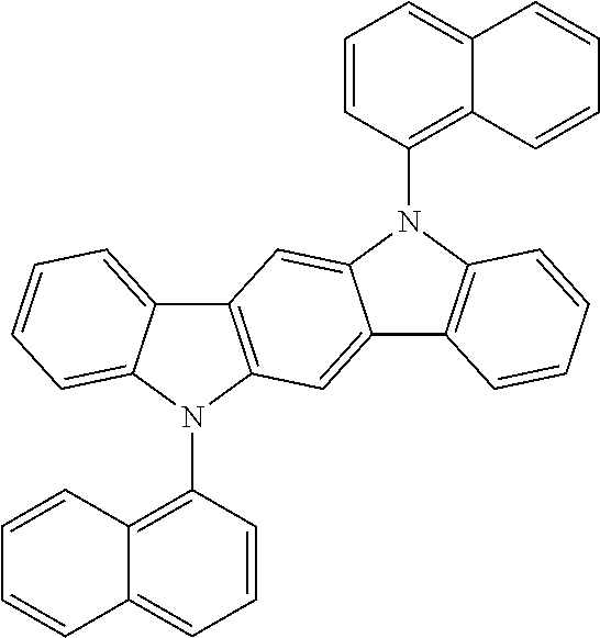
C12=CC3=C(C=C1N(C1=C4C(=CC=C1)C=CC=C4)C1=C2C=CC=C1)C1=CC=CC=C1N3C1=C2C(=CC=C1)C=CC=C2
